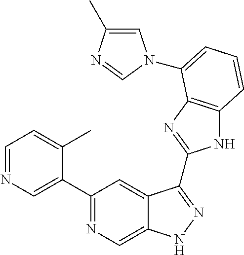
C1=NC=C(C2=NC=C3C(=C2)C(C2=NC4=C(N2)C=CC=C4N2C=C(C)N=C2)=NN3)C(C)=C1
